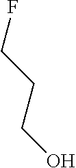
FCCCO
